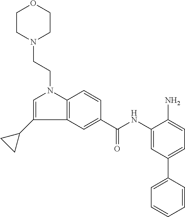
C1=C(C2CC2)C2=C(N1CCN1CCOCC1)C=CC(C(NC1=CC(C3=CC=CC=C3)=CC=C1N)=O)=C2
